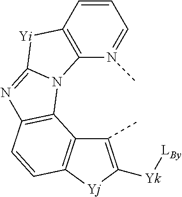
C1=CC2=C(N(C)=C1)N1C(=NC3=C1C1=C(C=C3)[Yj]C([Yk][LBy])=C1C)[Yi]2
